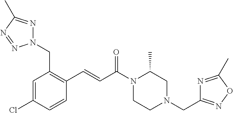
N1(CC2=C(C=CC(N3CCN(CC4=NOC(C)=N4)CC3C)=O)C=CC(Cl)=C2)N=C(C)N=N1
